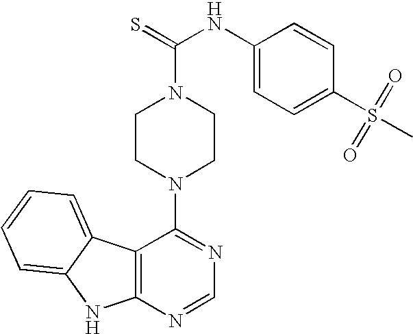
C12=C(N=CN=C1N1CCN(C(=S)NC3=CC=C(S(=O)(=O)C)C=C3)CC1)NC1=CC=CC=C21
